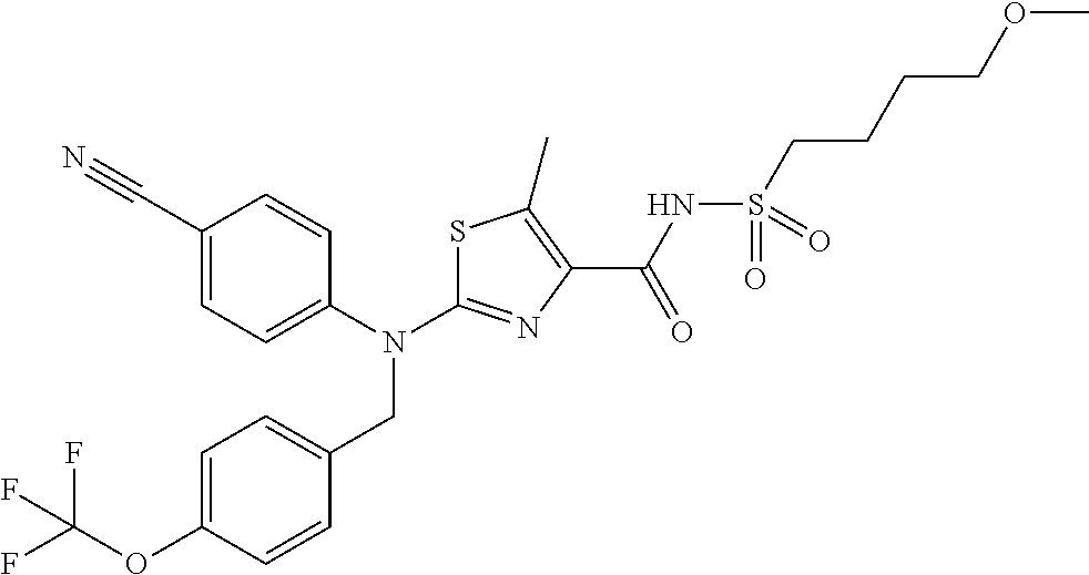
C1(C#N)=CC=C(N(C2=NC(C(NS(CCCCOC)(=O)=O)=O)=C(C)S2)CC2=CC=C(OC(F)(F)F)C=C2)C=C1
